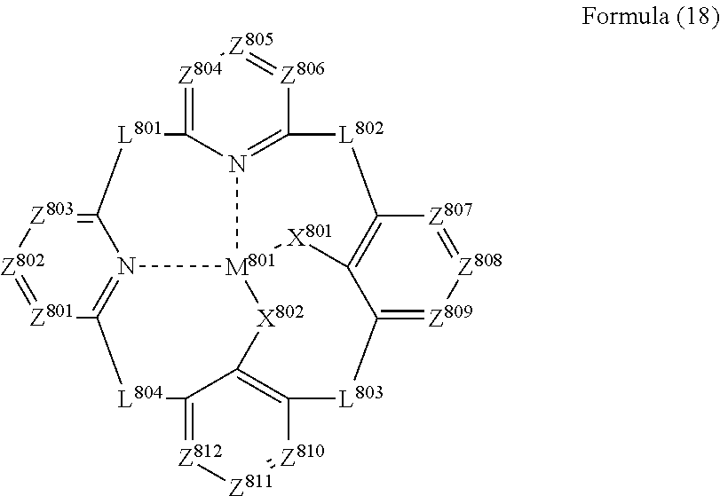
C12=[Z803][Z802]=[Z801]C3=N1[M801]14[X802]C5=C([Z810]=[Z811][Z812]=C5[L804]3)[L803]C3=[Z809][Z808]=[Z807]C(=C3[X801]1)[L802]C1=N4C(=[Z804][Z805]=[Z806]1)[L801]2
